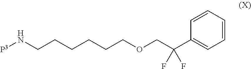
C1=CC=CC(C(COCCCCCCN[P3])(F)F)=C1
